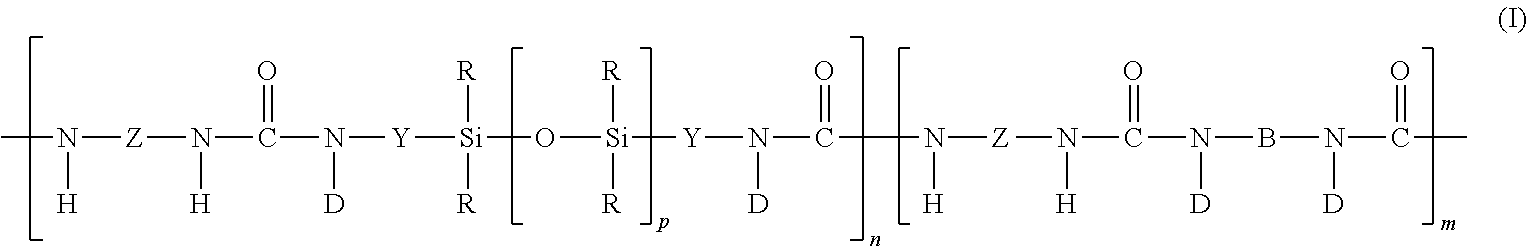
CN([Z]N([H])C(=O)N([D])[Y][Si]([R])([R])O[Si]([R])([R])[Y]N([D])C(=O)N([H])[Z]N([H])C(=O)N([D])BN([D])C(=O)C)[H]
